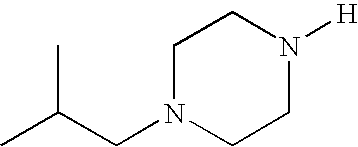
C1N(CC(C)C)CCN([H])C1
